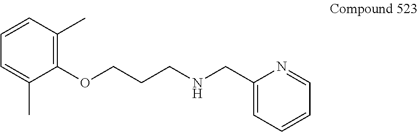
C1=CC(C)=C(OCCCNCC2=CC=CC=N2)C(C)=C1
